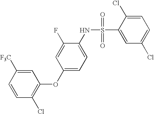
C1=CC(Cl)=C(OC2=CC=C(NS(C3=CC(Cl)=CC=C3Cl)(=O)=O)C(F)=C2)C=C1[F3C]
